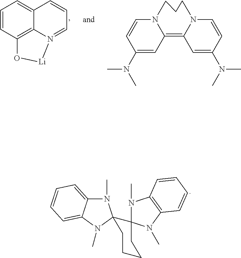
C1=CC2=C3C(=C1)C=CC=N3[Li]O2.N12C(=C3N(C=CC(N(C)C)=C3)CCC1)C=C(N(C)C)C=C2.N1(C)C2=CC=CC=C2N(C)C12C1(CCCC2)N(C)C2=C(N1C)C=CC=C2
